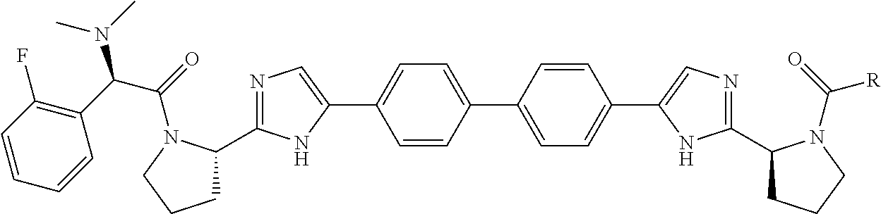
C1(C2=CC=C(C3=CN=C(C4CCCN4C(=O)[R])N3)C=C2)=CC=C(C2=CN=C(C3CCCN3C(=O)C(C3=C(F)C=CC=C3)N(C)C)N2)C=C1
